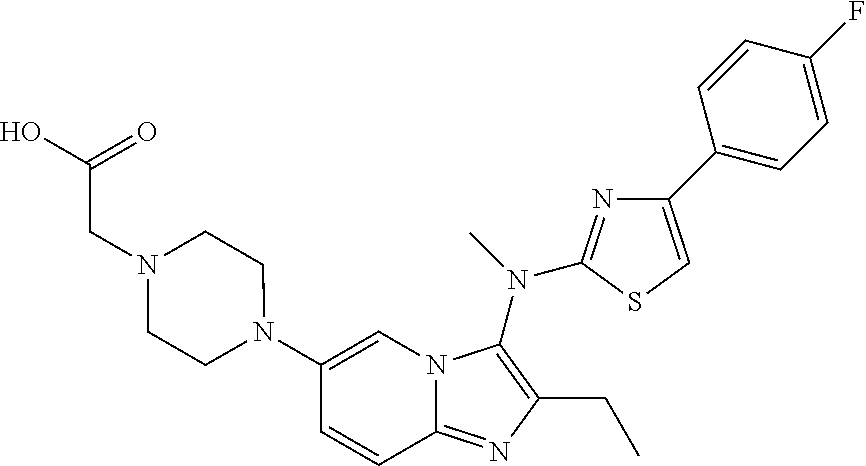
C1(N2CCN(CC(O)=O)CC2)=CN2C(=NC(CC)=C2N(C)C2=NC(C3=CC=C(F)C=C3)=CS2)C=C1
